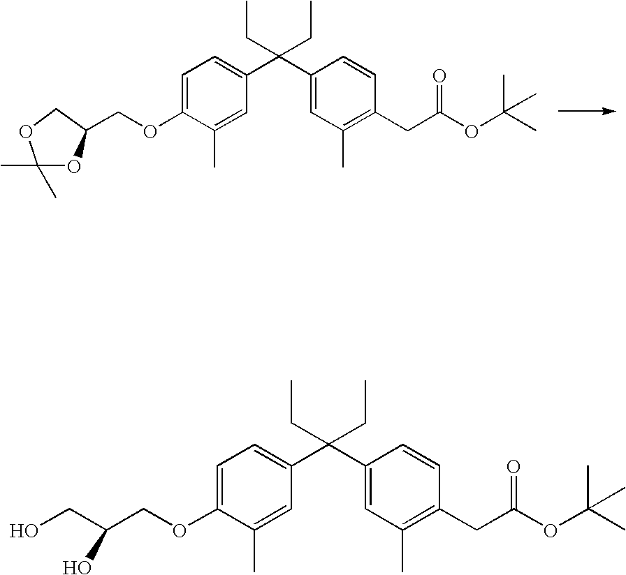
C1=C(OCC2OC(C)(C)OC2)C(C)=CC(C(C2=CC(C)=C(CC(OC(C)(C)C)=O)C=C2)(CC)CC)=C1.C1=C(OCC(O)CO)C(C)=CC(C(C2=CC(C)=C(CC(OC(C)(C)C)=O)C=C2)(CC)CC)=C1
